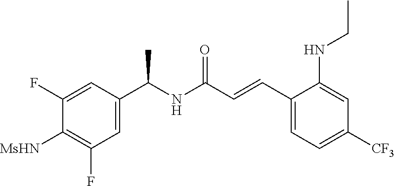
C1(C=CC(NC(C2=CC(F)=C([MsHN])C(F)=C2)C)=O)=CC=C([CF3])C=C1NCC
